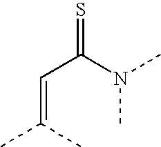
C(=CC(=S)N(C)C)(C)C
